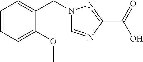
C1=CC=C(OC)C(CN2C=NC(C(=O)O)=N2)=C1
